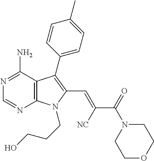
N1=C(N)C2=C(N=C1)N(CCCO)C(C=C(C(=O)N1CCOCC1)[NC])=C2C1=CC=C(C)C=C1
